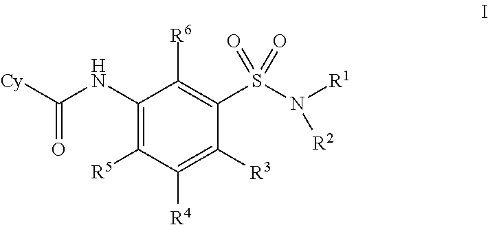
C1(NC(=O)[Cy])=C([R5])C([R4])=C([R3])C(S(N([R1])[R2])(=O)=O)=C1[R6]
